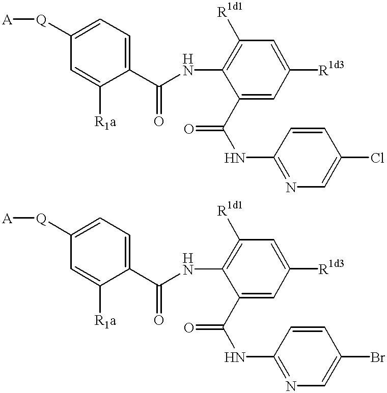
[A][Q]C1=CC=C(C(NC2=C([R1d1])C=C([R1d3])C=C2C(NC2=NC=C(Cl)C=C2)=O)=O)C([R1a])=C1.[A][Q]C1=CC=C(C(NC2=C([R1d1])C=C([R1d3])C=C2C(NC2=NC=C(Br)C=C2)=O)=O)C([R1a])=C1
